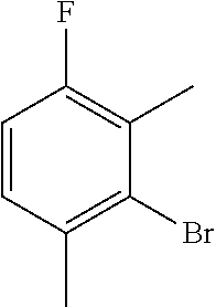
C1=CC(C)=C(Br)C(C)=C1F
